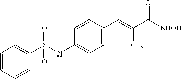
C1=CC=C(S(NC2=CC=C(C=C(C([NHOH])=O)C)C=C2)(=O)=O)C=C1
